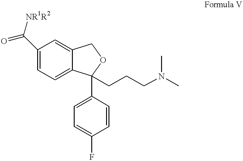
C1(C([NR1R2])=O)=CC=C2C(=C1)COC2(C1=CC=C(F)C=C1)CCCN(C)C
